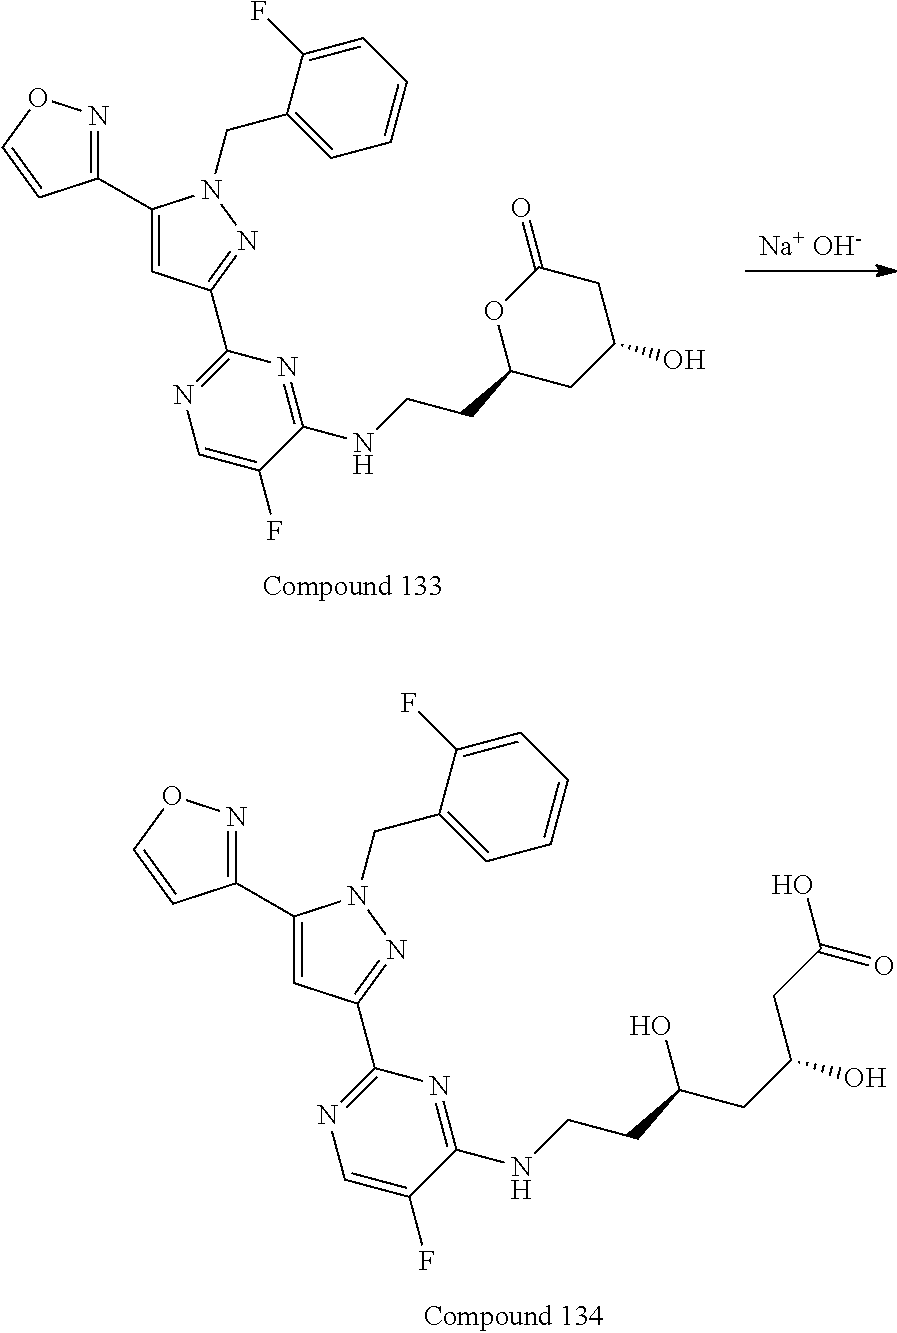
C1(C2=CC(C3=NC=C(F)C(NCCC(CC(CC(O)=O)O)O)=N3)=NN2CC2=CC=CC=C2F)=NOC=C1.[Na+ OH-].C1(C2=CC(C3=NC=C(F)C(NCCC4CC(O)CC(=O)O4)=N3)=NN2CC2=CC=CC=C2F)=NOC=C1
